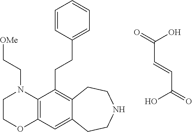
C12=C(C=C3C(=C1CCC1=CC=CC=C1)CCNCC3)OCCN2CC[OMe].C(C(=O)O)=CC(=O)O
